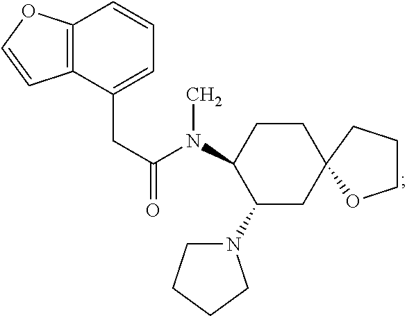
C12=C(C(CC(N(C)C3C(N4CCCC4)CC4(CC3)CCCO4)=O)=CC=C1)C=CO2
